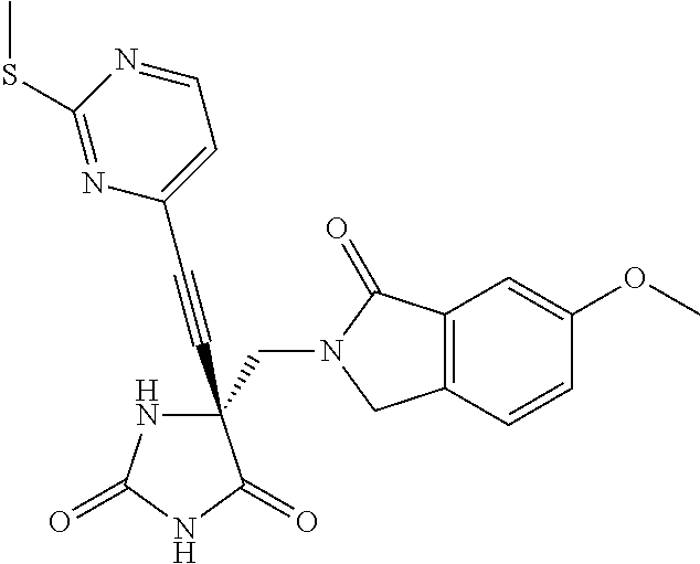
C(#CC1(CN2C(=O)C3=C(C2)C=CC(OC)=C3)NC(=O)NC1=O)C1=CC=NC(SC)=N1
